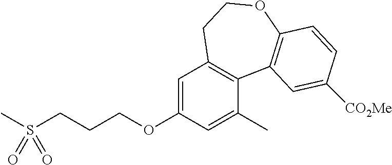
C1=C(OCCCS(C)(=O)=O)C=C(C)C2=C1CCOC1=C2C=C([CO2Me])C=C1
